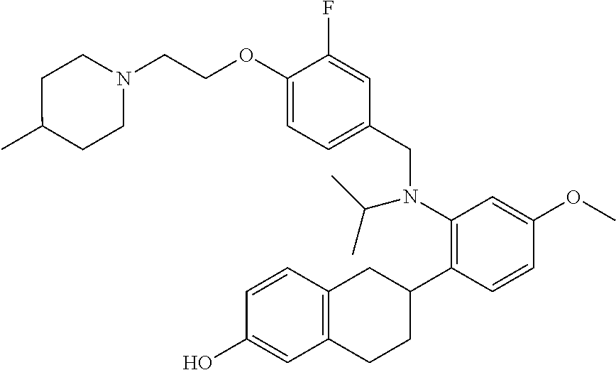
N1(CCOC2=CC=C(CN(C3=C(C4CC5=C(CC4)C=C(O)C=C5)C=CC(OC)=C3)C(C)C)C=C2F)CCC(C)CC1
